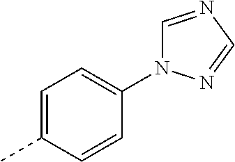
C1=C(C)C=CC(N2C=NC=N2)=C1
